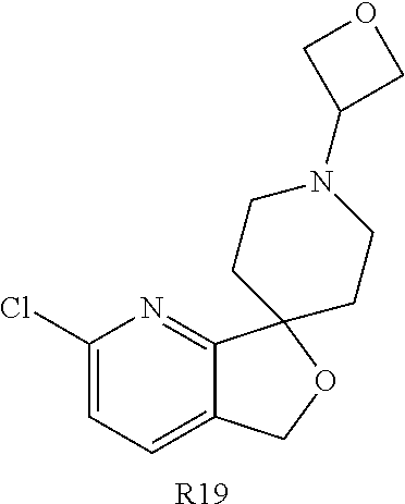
ClC1=CC=C2C(=N1)C1(OC2)CCN(C2COC2)CC1.[R19]
